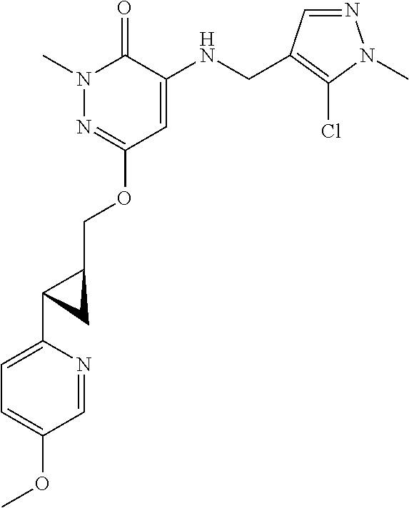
N1(C)N=C(OCC2C(C3=CC=C(OC)C=N3)C2)C=C(NCC2=C(Cl)N(C)N=C2)C1=O
